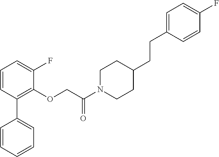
C1=CC=CC=C1C1=C(OCC(N2CCC(CCC3=CC=C(F)C=C3)CC2)=O)C(F)=CC=C1
